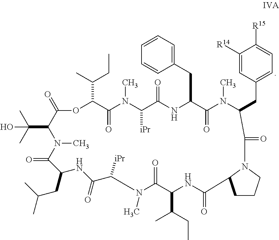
O1C(C(C)CC)C(=O)N(C)C([iPr])C(=O)NC(CC2=CC=CC=C2)C(=O)N(C)C(CC2=CC=C([R15])C([R14])=C2)C(=O)N2CCCC2C(=O)NC(C(CC)C)C(=O)N(C)C([iPr])C(=O)NC(CC(C)C)C(=O)N(C)C(C(C)(C)O)C1=O
